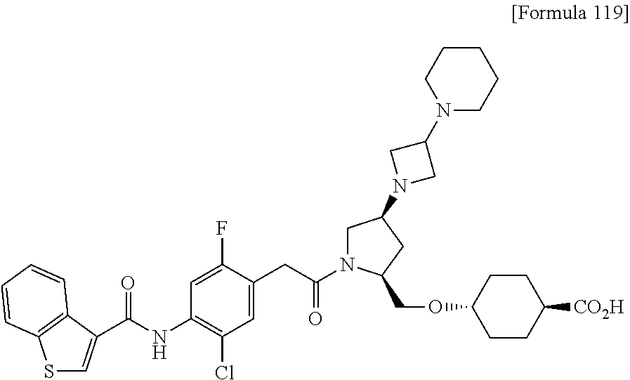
S1C=C(C(NC2=C(Cl)C=C(CC(=O)N3CC(N4CC(N5CCCCC5)C4)CC3COC3CCC([CO2H])CC3)C(F)=C2)=O)C2=C1C=CC=C2
